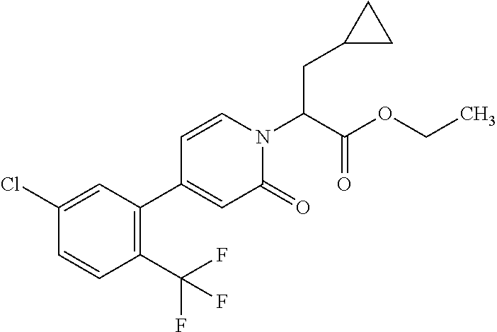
C(C(N1C=CC(C2=C(C(F)(F)F)C=CC(Cl)=C2)=CC1=O)C(OCC)=O)C1CC1
